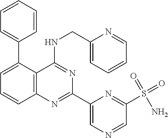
C1=CC=CC(C2=CC=CC3=C2C(NCC2=CC=CC=N2)=NC(C2=CN=CC(S(=O)(=O)N)=N2)=N3)=C1
